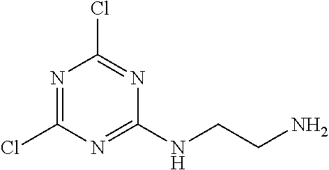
N1=C(Cl)N=C(NCCN)N=C1Cl
